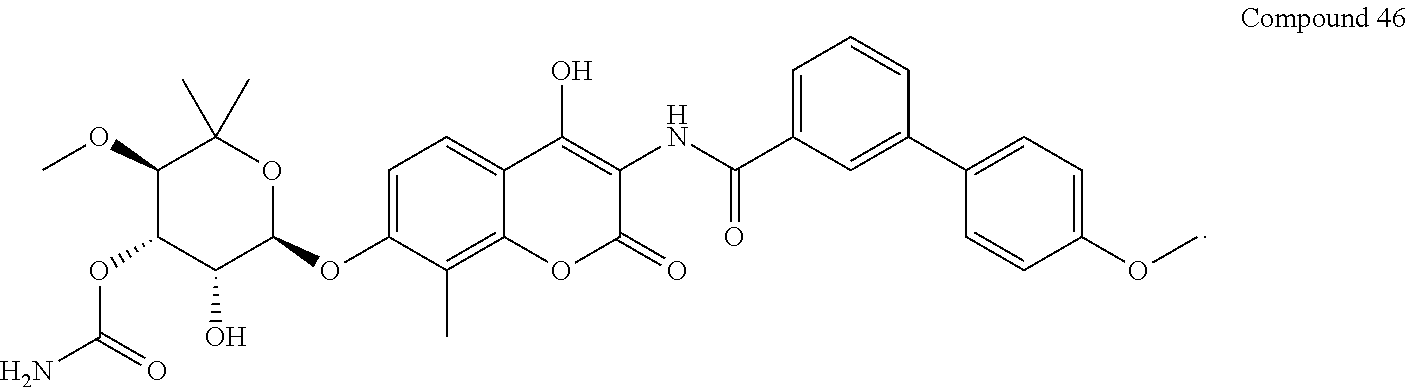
C1=C(OC2OC(C)(C)C(OC)C(OC(N)=O)C2O)C(C)=C2C(=C1)C(O)=C(NC(C1=CC=CC(C3=CC=C(OC)C=C3)=C1)=O)C(=O)O2
